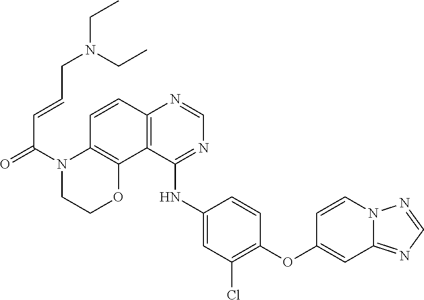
C1=NN2C=CC(OC3=C(Cl)C=C(NC4=NC=NC5=C4C4=C(N(C(=O)C=CCN(CC)CC)CCO4)C=C5)C=C3)=CC2=N1
